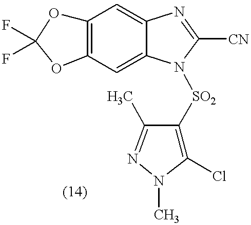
C12=C(C=C3C(=C1)N=C([CN])N3[SO2]C1=C(Cl)N(C)N=C1C)OC(F)(F)O2
